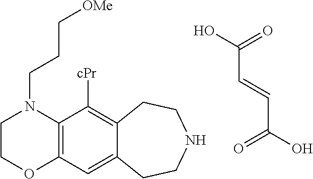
C(C=CC(=O)O)(=O)O.C1COC2=C(N1CCC[OMe])C([cPr])=C1C(=C2)CCNCC1
